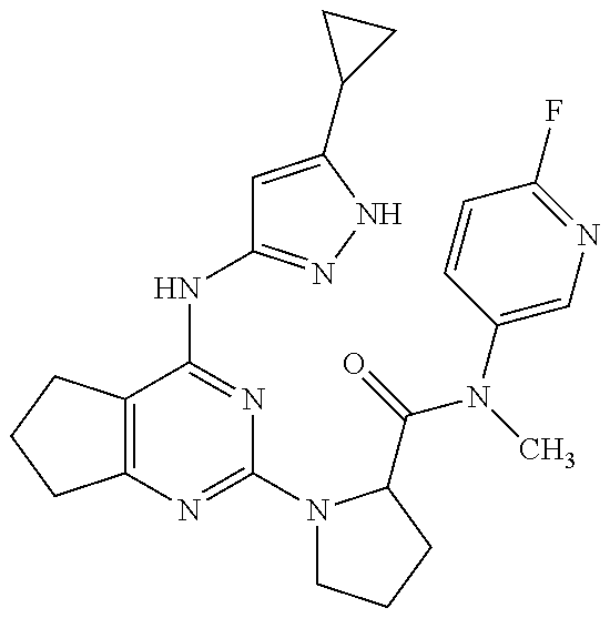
C12=C(CCC1)C(NC1=NNC(C3CC3)=C1)=NC(N1CCCC1C(=O)N(C)C1=CN=C(F)C=C1)=N2
